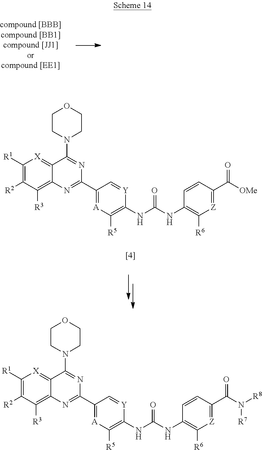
C1([R1])=C([R2])C([R3])=C2C(=[X]1)C(N1CCOCC1)=NC(C1=[A]C([R5])=C(NC(NC3=C([R6])[Z]=C(C([OMe])=O)C=C3)=O)[Y]=C1)=N2.C1([R1])=C([R2])C([R3])=C2C(=[X]1)C(N1CCOCC1)=NC(C1=[A]C([R5])=C(NC(NC3=C([R6])[Z]=C(C(N([R8])[R7])=O)C=C3)=O)[Y]=C1)=N2
